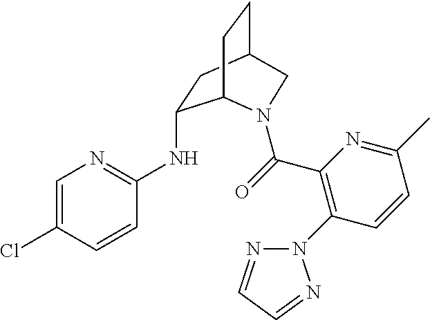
C1(NC2=NC=C(Cl)C=C2)CC2CCC1N(C(=O)C1=C(N3N=CC=N3)C=CC(C)=N1)C2
